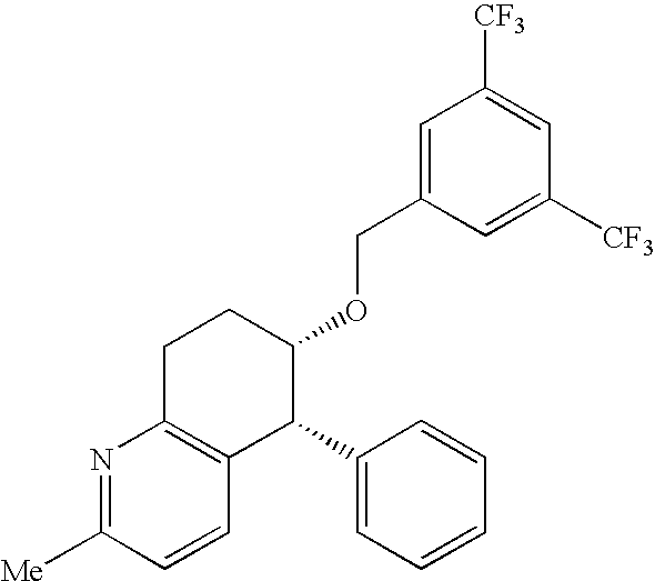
N1=C([Me])C=CC2=C1CCC(OCC1=CC([CF3])=CC([CF3])=C1)C2C1=CC=CC=C1
